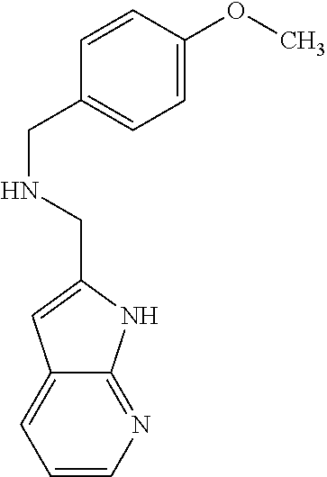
C1=CN=C2C(=C1)C=C(CNCC1=CC=C(OC)C=C1)N2
